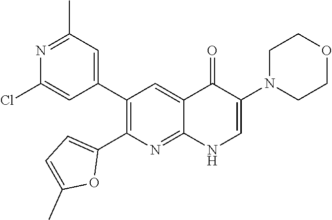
N1=C(C)C=C(C2=C(C3=CC=C(C)O3)N=C3C(=C2)C(=O)C(N2CCOCC2)=CN3)C=C1Cl
